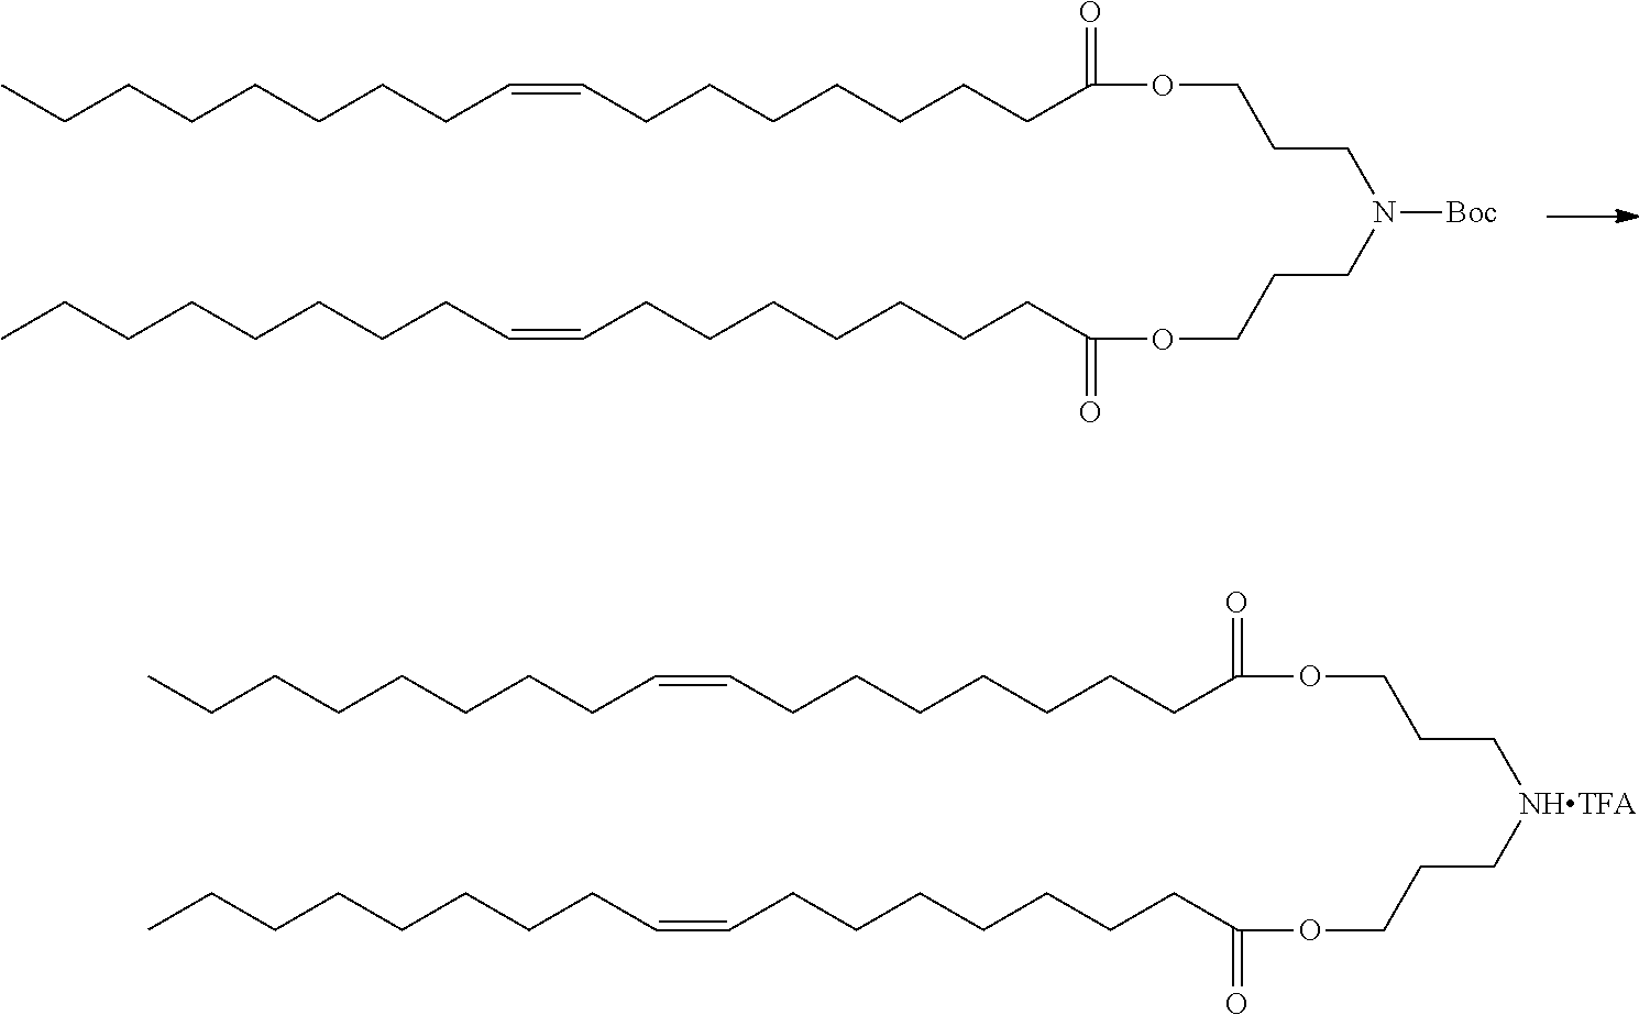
C(CCCCCCC(=O)OCCC[NHTFA]CCCOC(=O)CCCCCCCC=CCCCCCCCC)C=CCCCCCCCC.C(CCCCCCC(=O)OCCCN([Boc])CCCOC(=O)CCCCCCCC=CCCCCCCCC)C=CCCCCCCCC
